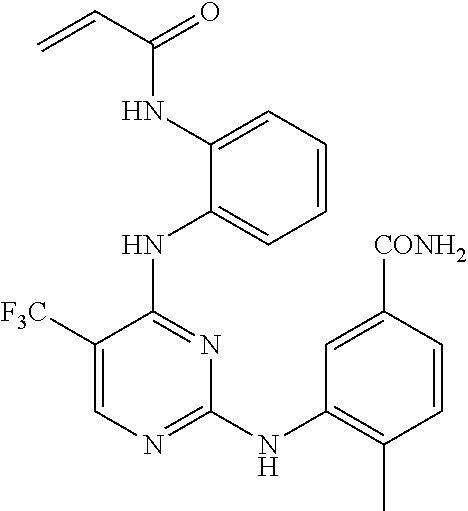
C1([F3C])=CN=C([N H]C2=C(C)C=CC([CONH2])=C2)N=C1NC1=CC=CC=C1NC(C=C)=O
